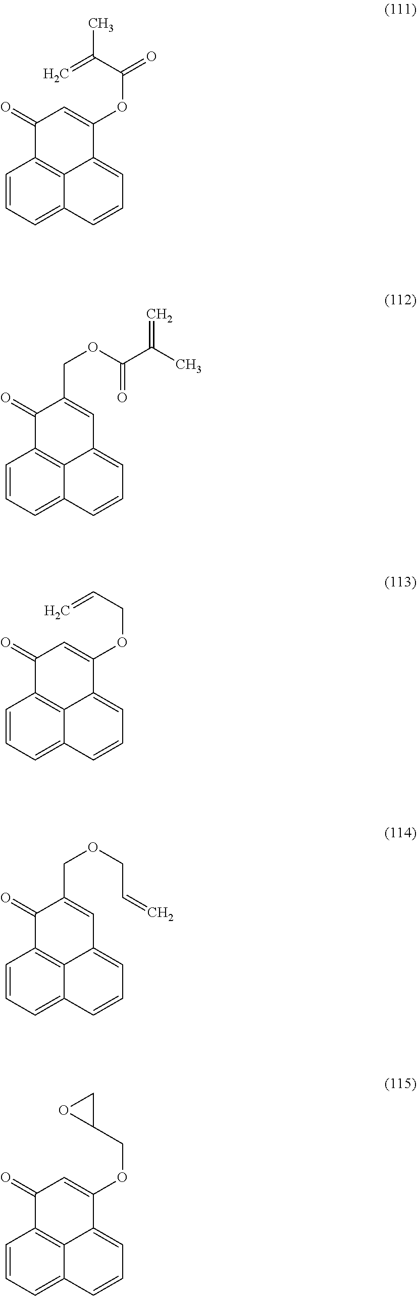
C1=CC=C2C3=C1C(=O)C=C(OC(=O)C(=C)C)C3=CC=C2.C1=CC=C2C3=C1C(=O)C(COC(=O)C(=C)C)=CC3=CC=C2.C1=CC=C2C3=C1C(=O)C=C(OCC=C)C3=CC=C2.C1=CC=C2C3=C1C(=O)C(COCC=C)=CC3=CC=C2.C1=CC=C2C3=C1C(=O)C=C(OCC1CO1)C3=CC=C2
